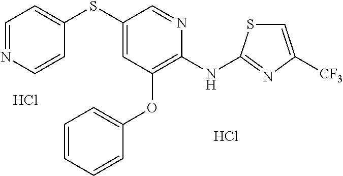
Cl.C1(SC2=CC(OC3=CC=CC=C3)=C(NC3=NC([CF3])=CS3)N=C2)=CC=NC=C1.Cl
